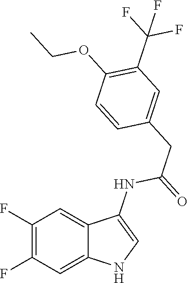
C1(F)=C(F)C=C2C(=C1)C(NC(=O)CC1=CC(C(F)(F)F)=C(OCC)C=C1)=CN2
